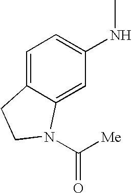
C1=C2C(=CC(NC)=C1)N(C([Me])=O)CC2
